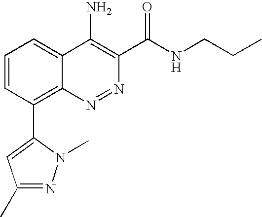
C1(C)=NN(C)C(C2=C3C(=CC=C2)C(N)=C(C(NCCC)=O)N=N3)=C1
